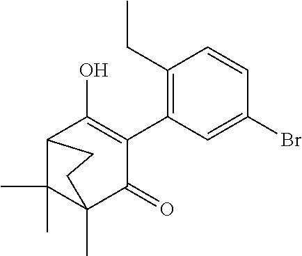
C12C(C)(C)C(C)(C(=O)C(C3=C(CC)C=CC(Br)=C3)=C1O)CC2
